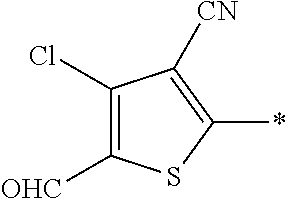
C1(Cl)=C([OHC])SC(*)=C1[CN]
